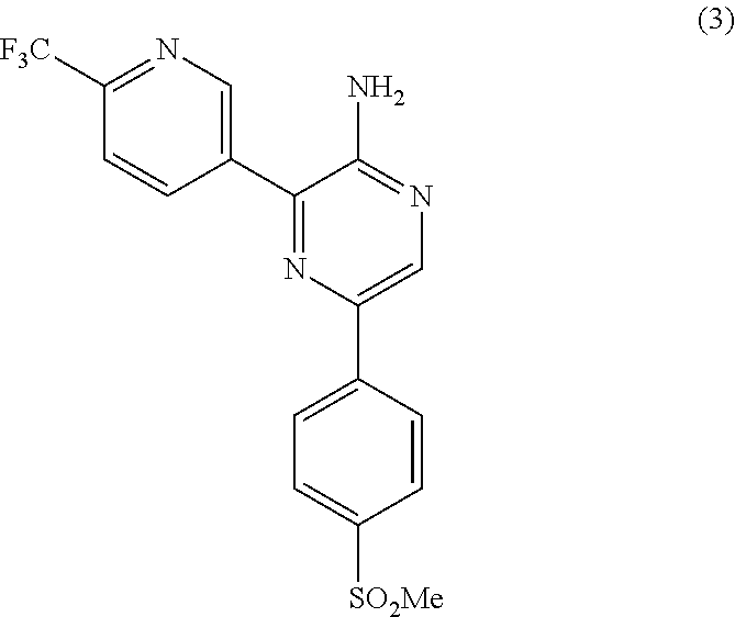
C1([F3C])=NC=C(C2=NC(C3=CC=C([SO2Me])C=C3)=CN=C2N)C=C1
